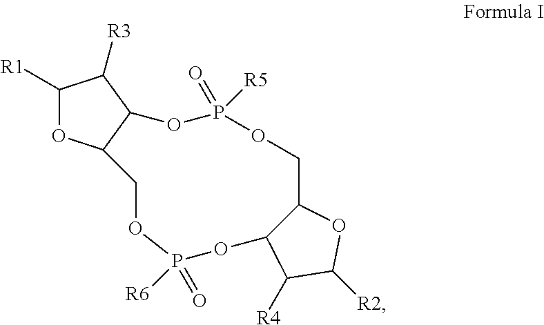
C1([R1])OC2C(C1[R3])OP(=O)([R5])OCC1OC([R2])C([R4])C1OP([R6])(=O)OC2
